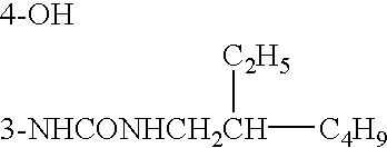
[3-NHCONHCH2CH]([C4H9])[C2H5].[4-OH]
